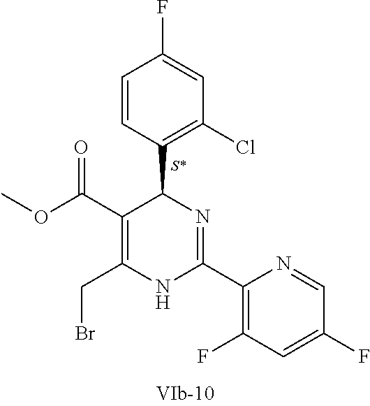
C1(C(OC)=O)=C(CBr)NC(C2=C(F)C=C(F)C=N2)=NC1C1=C(Cl)C=C(F)C=C1
